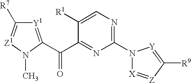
C1(N2[X]=[Z]C([R9])=[Y]2)=NC=C([R1])C(C(=O)C2=[Y1]C([R7])=[Z1]N2C)=N1
